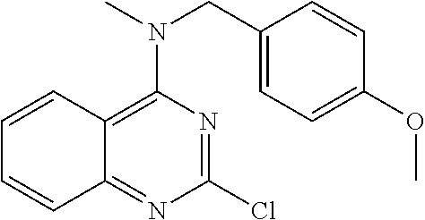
C(C1=CC=C(OC)C=C1)N(C)C1=C2C(=NC(Cl)=N1)C=CC=C2
